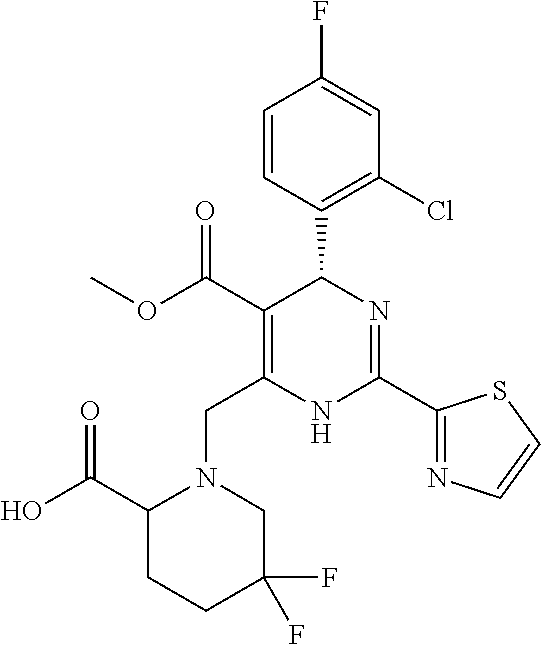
C1=CC(C2C(C(=O)OC)=C(CN3C(C(O)=O)CCC(F)(F)C3)NC(C3=NC=CS3)=N2)=C(Cl)C=C1F
